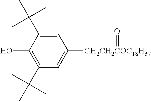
C1=C(C(C)(C)C)C(O)=C(C(C)(C)C)C=C1[CH2CH2COC18H37]=O
